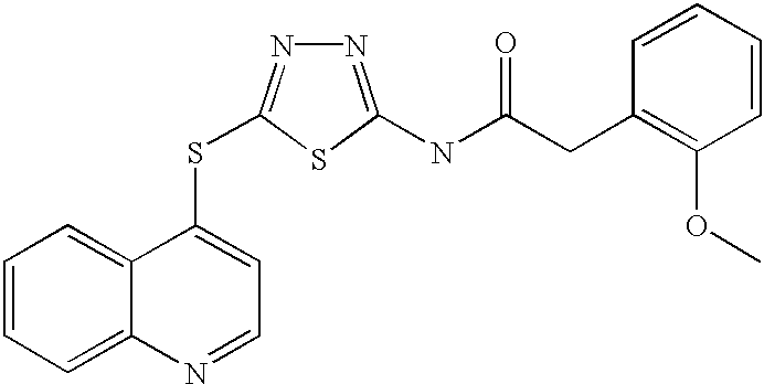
C1=CC=C2C(=C1)C(SC1=NN=C(NC(=O)CC3=C(OC)C=CC=C3)S1)=CC=N2
